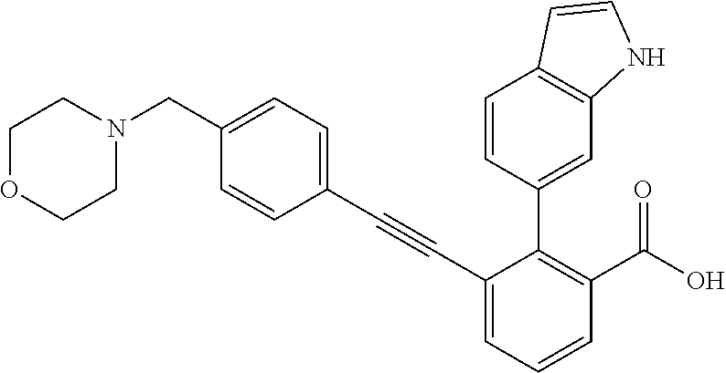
C1(C#CC2=CC=C(CN3CCOCC3)C=C2)=CC=CC(C(O)=O)=C1C1=CC2=C(C=C1)C=CN2
